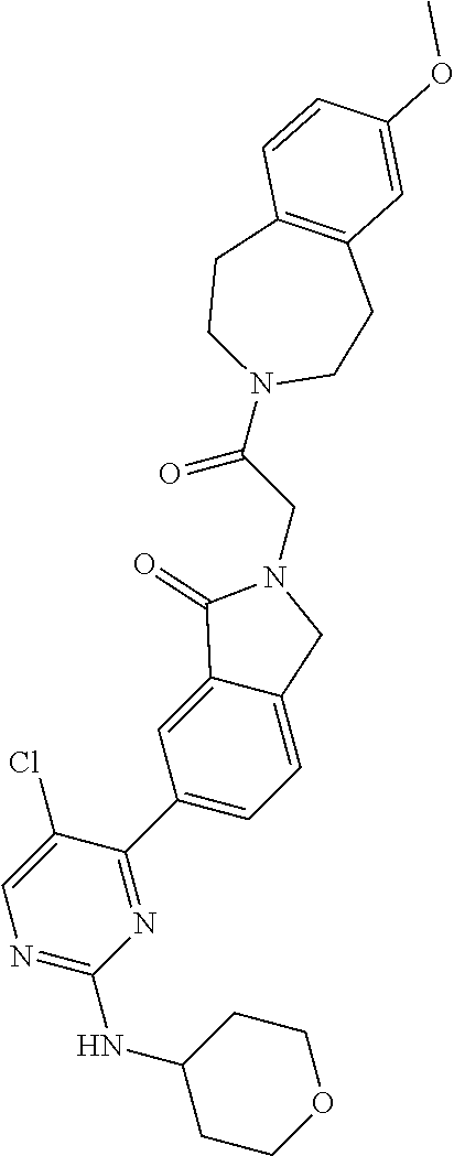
N(C1CCOCC1)C1=NC=C(Cl)C(C2=CC=C3C(=C2)C(=O)N(CC(N2CCC4=C(CC2)C=CC(OC)=C4)=O)C3)=N1
